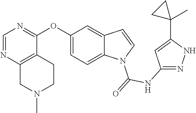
C1(OC2=NC=NC3=C2CCN(C)C3)=CC=C2C(=C1)C=CN2C(NC1=NNC(C2(C)CC2)=C1)=O
